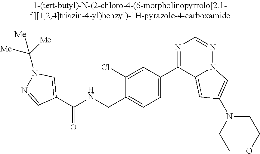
C1(C(NCC2=CC=C(C3=NC=NN4C3=CC(N3CCOCC3)=C4)C=C2Cl)=O)=CN(C([Me])([Me])[Me])N=C1
